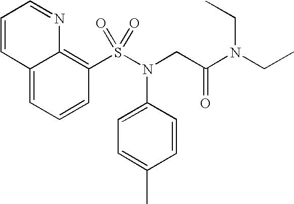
C12=CC=CC(S(N(CC(N(CC)CC)=O)C3=CC=C(C)C=C3)(=O)=O)=C1N=CC=C2
